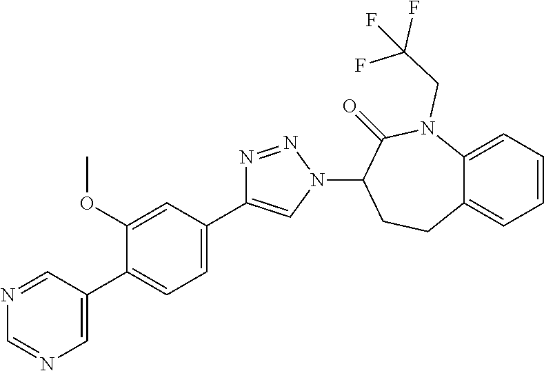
C1(C2=CN=CN=C2)=CC=C(C2=CN(C3C(=O)N(CC(F)(F)F)C4=CC=CC=C4CC3)N=N2)C=C1OC
